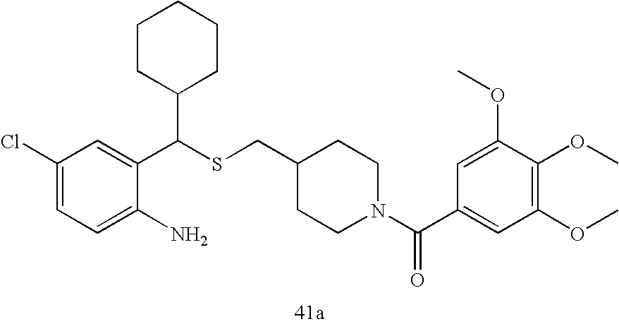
C1=C(N)C(C(SCC2CCN(C(C3=CC(OC)=C(OC)C(OC)=C3)=O)CC2)C2CCCCC2)=CC(Cl)=C1
